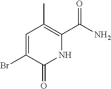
C1(Br)=CC(C)=C(C(=O)N)NC1=O
